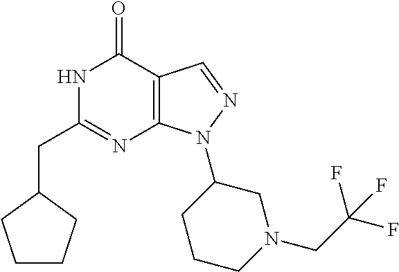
N1C(CC2CCCC2)=NC2=C(C1=O)C=NN2C1CCCN(CC(F)(F)F)C1
